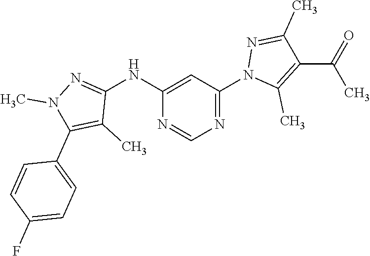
N1=C(N2C(C)=C(C(=O)C)C(C)=N2)C=C(NC2=NN(C)C(C3=CC=C(F)C=C3)=C2C)N=C1
